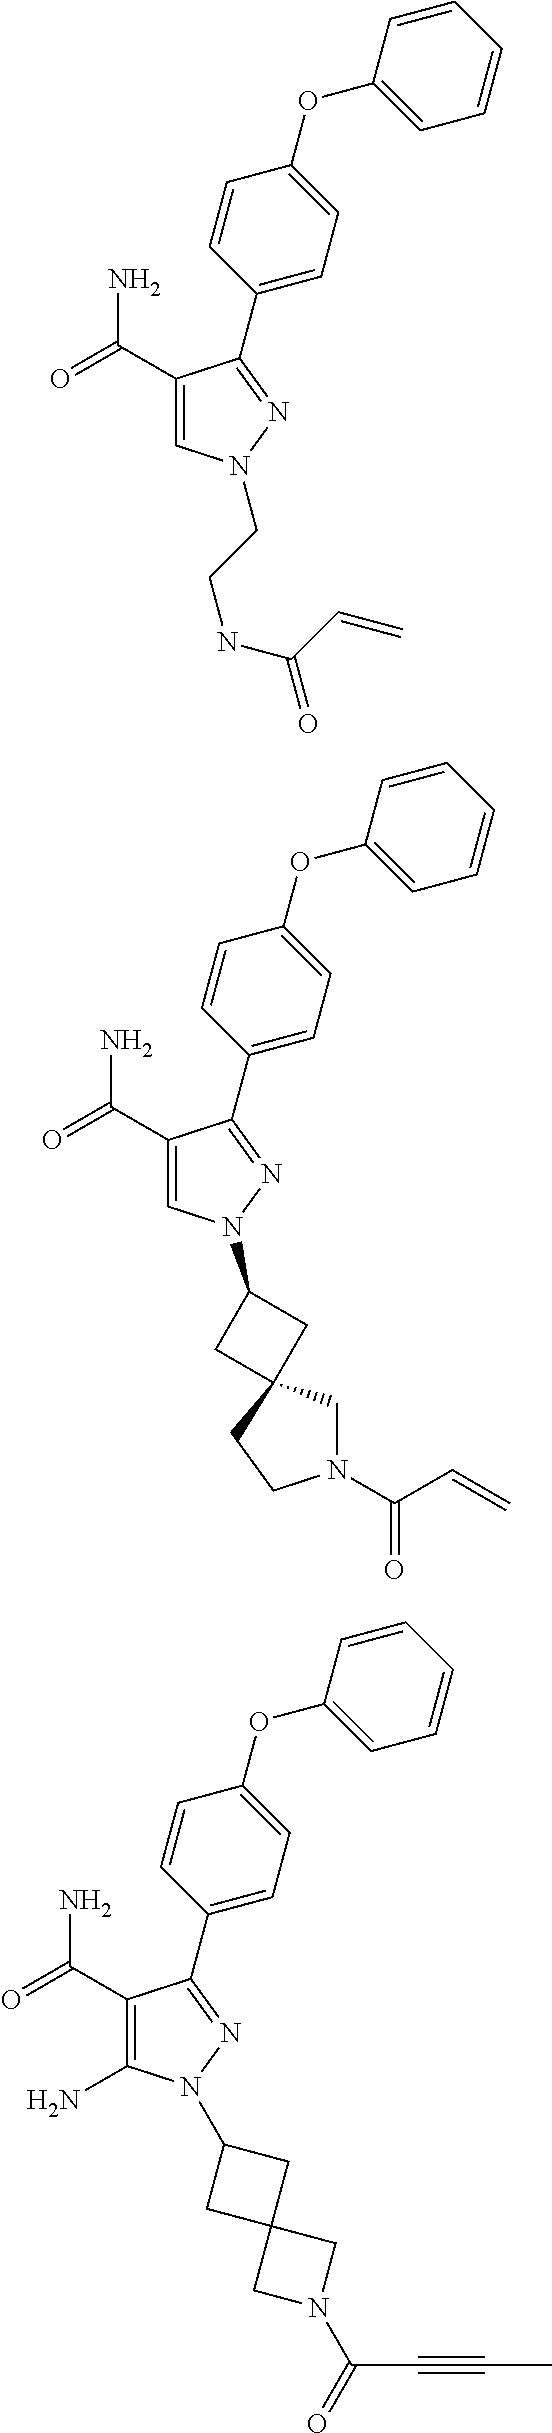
C1(C(=O)N)=CN(CCNC(C=C)=O)N=C1C1=CC=C(OC2=CC=CC=C2)C=C1.C1(C(=O)N)=CN(C2CC3(C2)CN(C(C=C)=O)CC3)N=C1C1=CC=C(OC2=CC=CC=C2)C=C1.C1(C(=O)N)=C(N)N(C2CC3(C2)CN(C(=O)C#CC)C3)N=C1C1=CC=C(OC2=CC=CC=C2)C=C1
